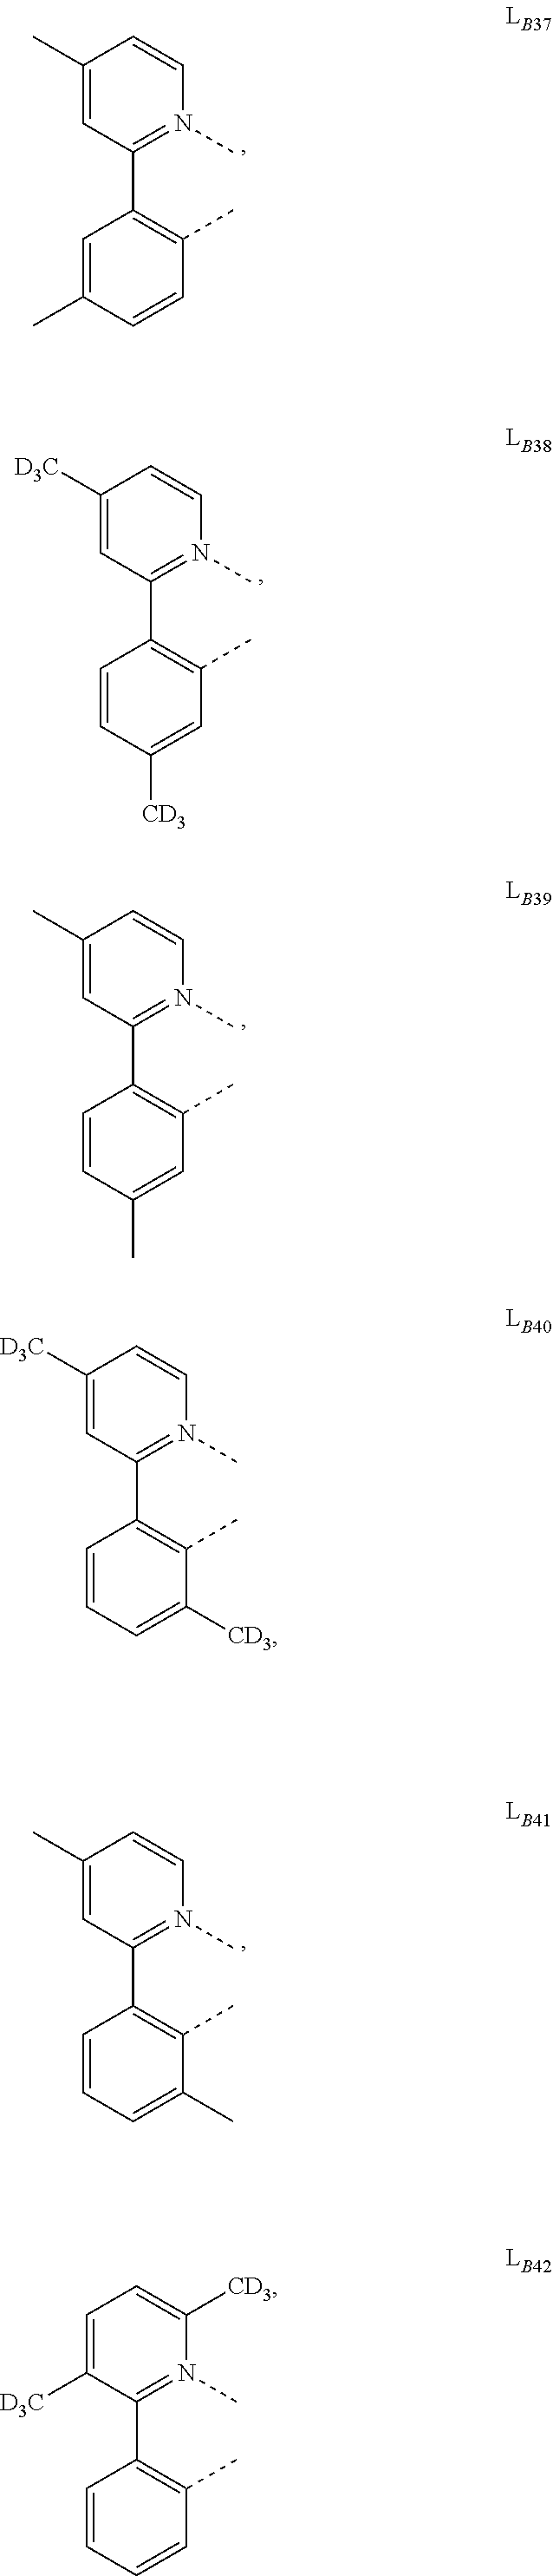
C1(C)=CC(C2=C(C)C=CC(C)=C2)=N(C)C=C1.C1([D3C])=CC(C2=C(C)C=C([CD3])C=C2)=N(C)C=C1.C1(C)=CC(C2=C(C)C=C(C)C=C2)=N(C)C=C1.C1([D3C])=CC(C2=C(C)C([CD3])=CC=C2)=N(C)C=C1.C1(C)=CC(C2=C(C)C(C)=CC=C2)=N(C)C=C1.C1=C([D3C])C(C2=C(C)C=CC=C2)=N(C)C([CD3])=C1
